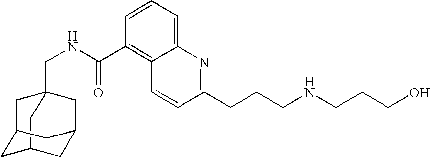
C12(CNC(=O)C3=C4C=CC(CCCNCCCO)=NC4=CC=C3)CC3CC(C1)CC(C3)C2
